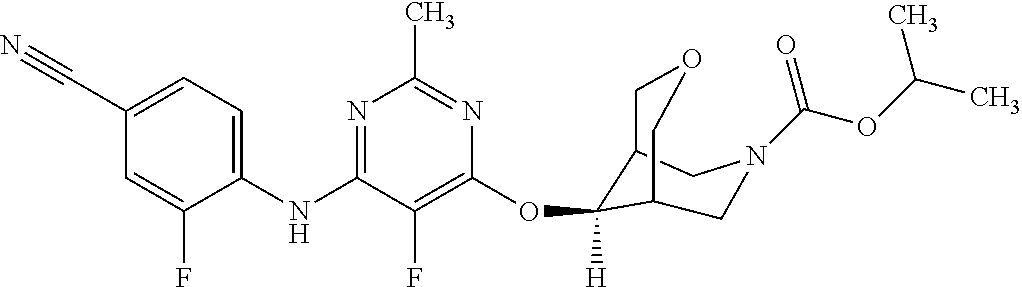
C1C2COCC(CN1C(OC(C)C)=O)C2(OC1=C(F)C(NC2=CC=C(C#N)C=C2F)=NC(C)=N1)[H]
